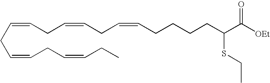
C(=CCC=CCC=CCCCCC(C([OEt])=O)SCC)CC=CCC=CCC
